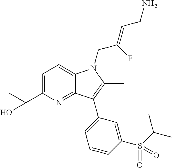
C1=C(C(C)(O)C)N=C2C(=C1)N(CC(=CCN)F)C(C)=C2C1=CC=CC(S(=O)(=O)C(C)C)=C1
